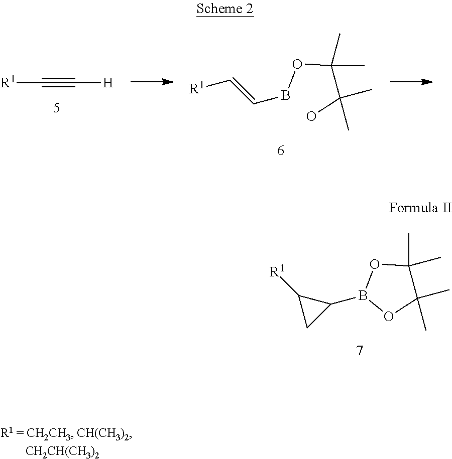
[R1]C#C[H].[R1]C=CBOC(C(O)(C)C)(C)C.C1(B2OC(C)(C)C(C)(C)O2)C([R1])C1
